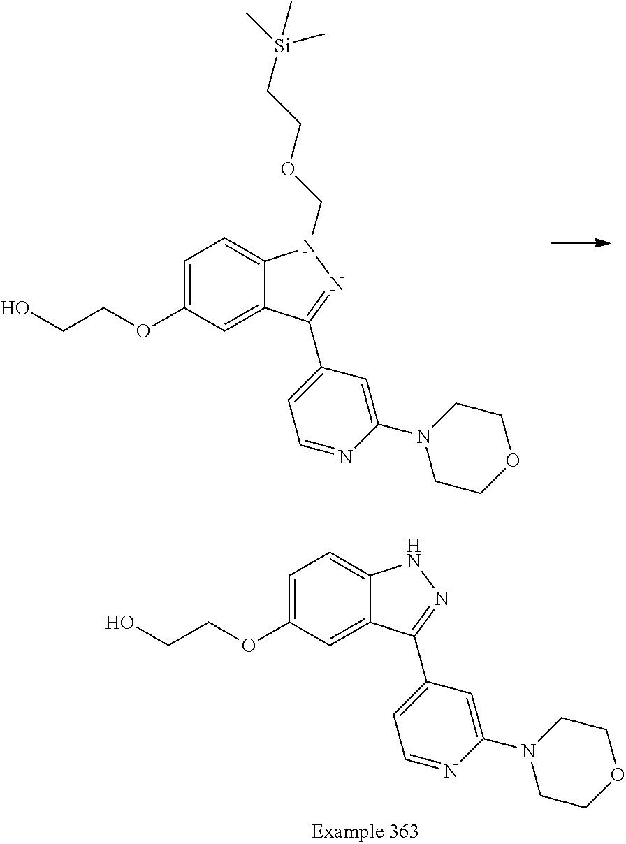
C1=C(OCCO)C=C2C(=C1)N(COCC[Si](C)(C)C)N=C2C1=CC=NC(N2CCOCC2)=C1.C1=C(OCCO)C=C2C(=C1)NN=C2C1=CC=NC(N2CCOCC2)=C1
